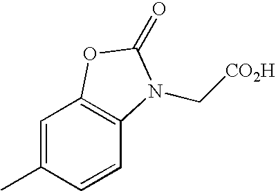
C1=C(C)C=CC2=C1OC(=O)N2C[CO2H]
